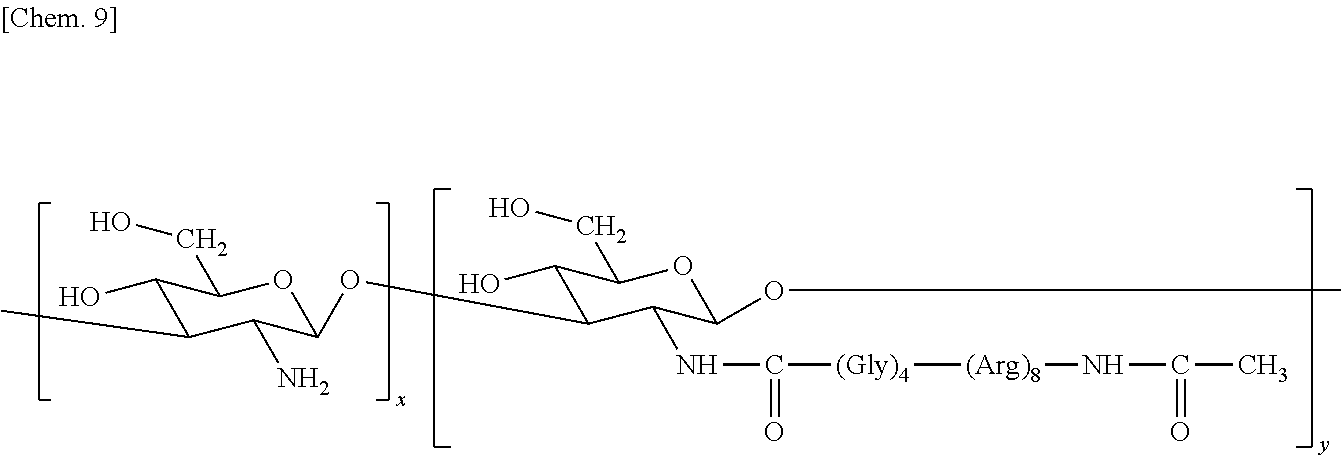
C1(O)C(C)C(N)C(OC2C(O)C(CO)OC(OC)C2NC([(Gly)4][(Arg)8]NC(=O)C)=O)OC1CO
